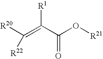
[R20]C(=C(C(O[R21])=O)[R1])[R22]
